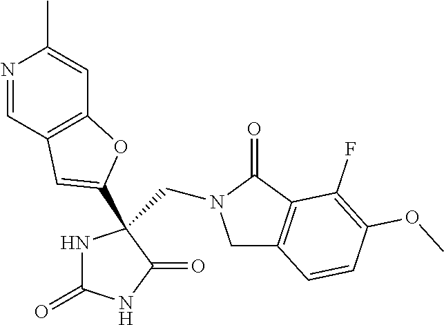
C1C2=C(C(=O)N1CC1(C3=CC4=C(C=C(C)N=C4)O3)NC(=O)NC1=O)C(F)=C(OC)C=C2
